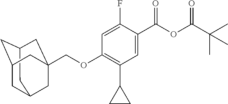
C12CC3CC(C1)CC(COC1=C(C4CC4)C=C(C(OC(C(C)(C)C)=O)=O)C(F)=C1)(C3)C2
